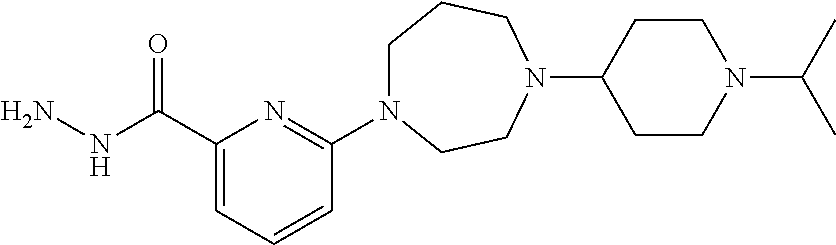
C1(C(NN)=O)=CC=CC(N2CCCN(C3CCN(C(C)C)CC3)CC2)=N1
